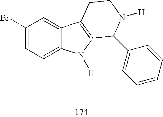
C1(Br)=CC=C2C(=C1)C1=C(N2[H])C(C2=CC=CC=C2)N([H])CC1
